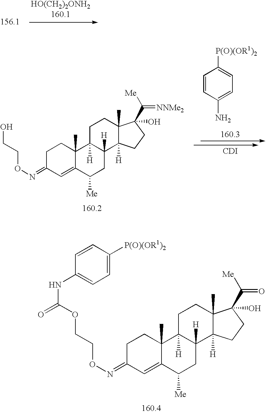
C1=C2C(C)(CCC1=NOCCO)C1([H])C([H])(CC2[Me])C2([H])C(C)(CC1)C(C(=[NNMe2])[Me])(O)CC2.C1=CC(N)=CC=C1[P(O)(OR1)2].[CDI].C1=C2C(C)(CCC1=NOCCOC(NC1=CC=C([P(O)(OR1)2])C=C1)=O)C1([H])C([H])(CC2[Me])C2([H])C(C)(CC1)C(C(=O)[Me])(O)CC2
